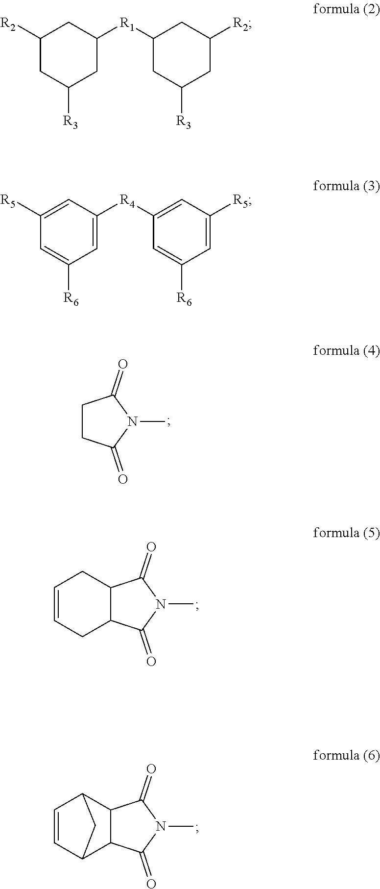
C1CC(=O)N(C)C1=O.C12C(C(=O)N(C)C1=O)CC=CC2.C12C(C(=O)N(C)C1=O)C1C=CC2C1.C1([R2])CC([R3])CC([R1]C2CC([R3])CC([R2])C2)C1.C1([R5])=CC([R4]C2=CC([R5])=CC([R6])=C2)=CC([R6])=C1
